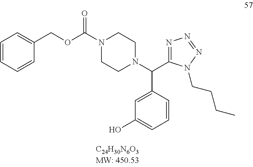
C(N1CCN(C(C2=NN=NN2CCCC)C2=CC(O)=CC=C2)CC1)(OCC1=CC=CC=C1)=O
